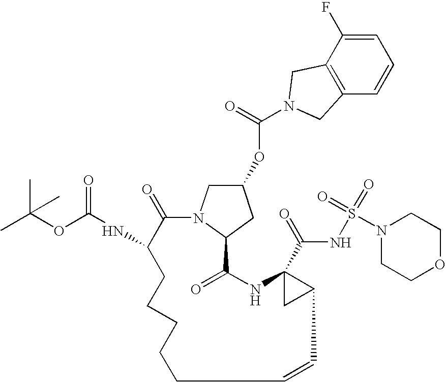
C1=C(F)C2=C(C=C1)CN(C(=O)OC1CN3C(C1)C(=O)NC1(C(=O)NS(=O)(=O)N4CCOCC4)CC1C=CCCCCCC(NC(OC(C)(C)C)=O)C3=O)C2
